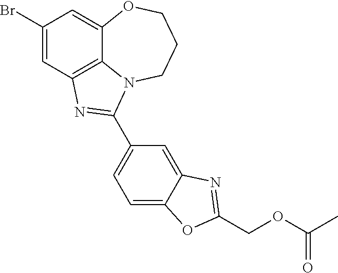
C1(Br)=CC2=C3C(=C1)OCCCN3C(C1=CC=C3C(=C1)N=C(COC(C)=O)O3)=N2
